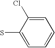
C1=C(Cl)C(S)=CC=C1
